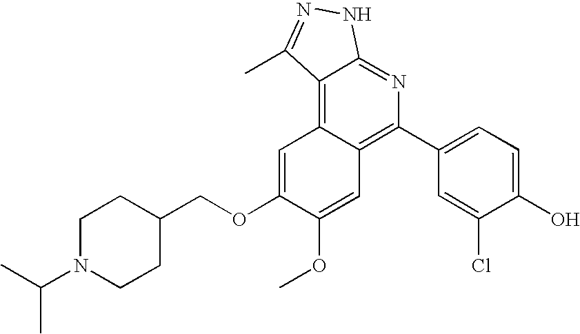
C1=C(O)C(Cl)=CC(C2=C3C(=C4C(=N2)NN=C4C)C=C(OCC2CCN(C(C)C)CC2)C(OC)=C3)=C1
